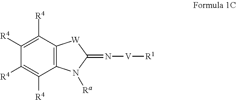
C12=C(C([R4])=C([R4])C([R4])=C1[R4])[W]C(=N[V][R1])N2[Ra]
